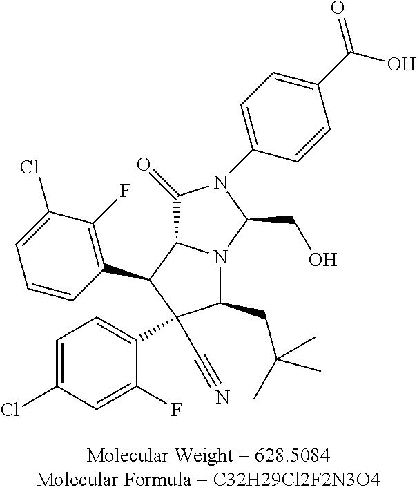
C1(=O)C2N(C(CO)N1C1=CC=C(C(O)=O)C=C1)C(CC(C)(C)C)C(C#N)(C1=CC=C(Cl)C=C1F)C2C1=C(F)C(Cl)=CC=C1
